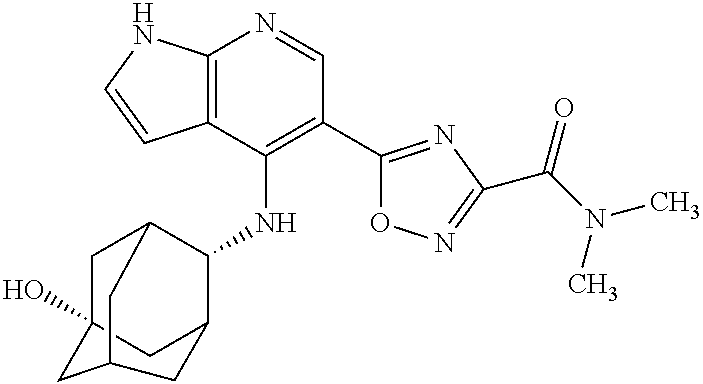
C12=C(C(NC3C4CC5(O)CC3CC(C5)C4)=C(C3=NC(C(N(C)C)=O)=NO3)C=N1)C=CN2
